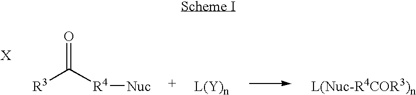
O=C([R3])[R4][Nuc].[L(Y)n].[L(Nuc-R4COR3)n]
